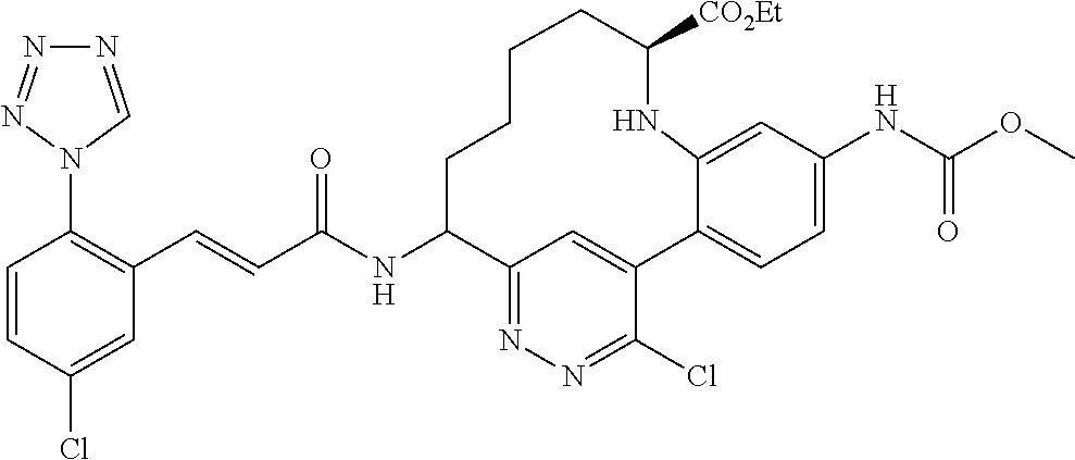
C1=CC(Cl)=CC(C=CC(NC2C3=NN=C(Cl)C(=C3)C3=CC=C(NC(OC)=O)C=C3NC([CO2Et])CCCC2)=O)=C1N1C=NN=N1
